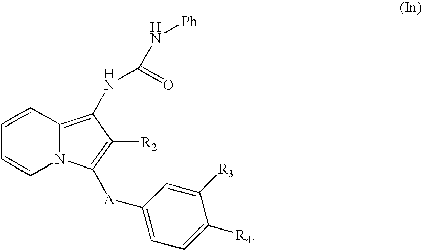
C1=CC2=C(NC(=O)N[Ph])C([R2])=C([A]C3=CC=C([R4])C([R3])=C3)N2C=C1
